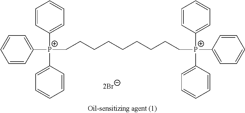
C1=CC([P+](C2=CC=CC=C2)(CCCCCCCCC[P+](C2=CC=CC=C2)(C2=CC=CC=C2)C2=CC=CC=C2)C2=CC=CC=C2)=CC=C1
